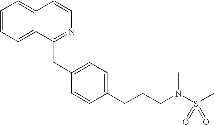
C1=CC=C2C(=C1)C=CN=C2CC1=CC=C(CCCN(S(C)(=O)=O)C)C=C1
